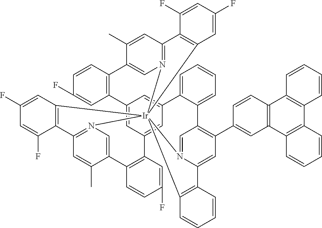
C12=CC3=CC(=C1)C1=CC=CC=C1C1=C(C4=CC5=C(C=C4)C4=C(C6=C5C=CC=C6)C=CC=C4)C=C4N(=C1)[Ir]15(N6=C(C=C(C)C(=C6)C6=C3C=C(F)C=C6)C3=C1C=C(F)C=C3F)(N1=C(C=C(C)C(=C1)C1=C2C=C(F)C=C1)C1=C5C=C(F)C=C1F)C1=C4C=CC=C1
